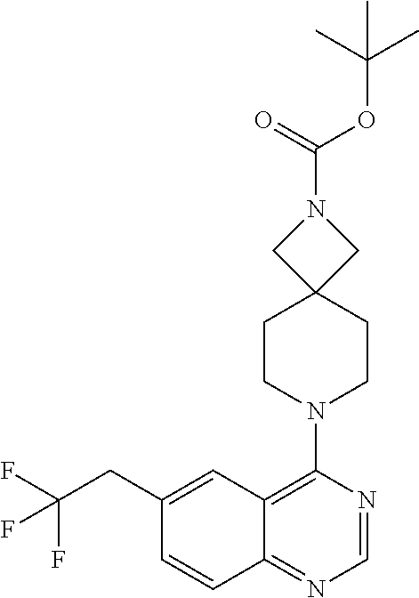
C12=C(N3CCC4(CC3)CN(C(=O)OC(C)(C)C)C4)N=CN=C1C=CC(CC(F)(F)F)=C2
